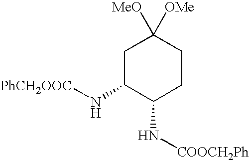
N(C1CCC([MeO])([OMe])CC1N[PhCH2OOC])[COOCH2Ph]
